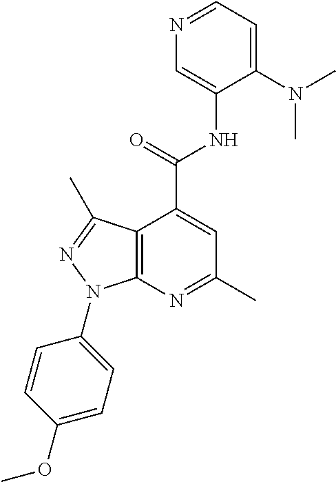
N1=CC=C(N(C)C)C(NC(=O)C2=CC(C)=NC3=C2C(C)=NN3C2=CC=C(OC)C=C2)=C1
